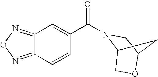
C12=NON=C1C=CC(C(=O)N1C3CC(C1)OC3)=C2
